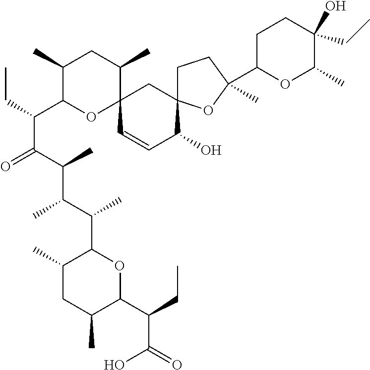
C1(C)C(C(C(C(C(C(C2C(C)CC(C)C(C(C(O)=O)CC)O2)C)C)C)=O)CC)OC2(C(C)C1)C=CC(O)C1(C2)CCC(C)(C2OC(C)C(CC)(O)CC2)O1
